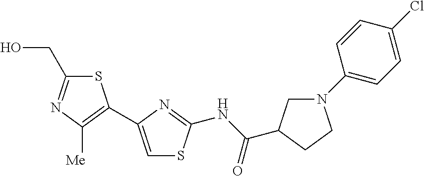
C1(N2CC(C(NC3=NC(C4=C([Me])N=C(CO)S4)=CS3)=O)CC2)=CC=C(Cl)C=C1
